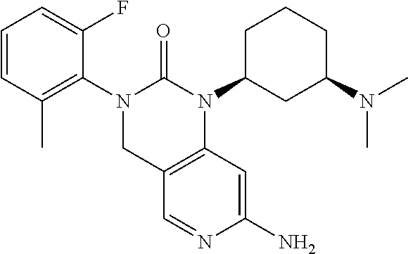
C1=CC(C)=C(N2CC3=C(N(C4CC(N(C)C)CCC4)C2=O)C=C(N)N=C3)C(F)=C1
